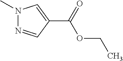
N1(C)N=CC(C(OCC)=O)=C1
